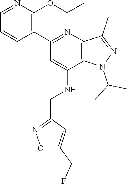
C12=C(N=C(C3=C(OCC)N=CC=C3)C=C1NCC1=NOC(CF)=C1)C(C)=NN2C(C)C
